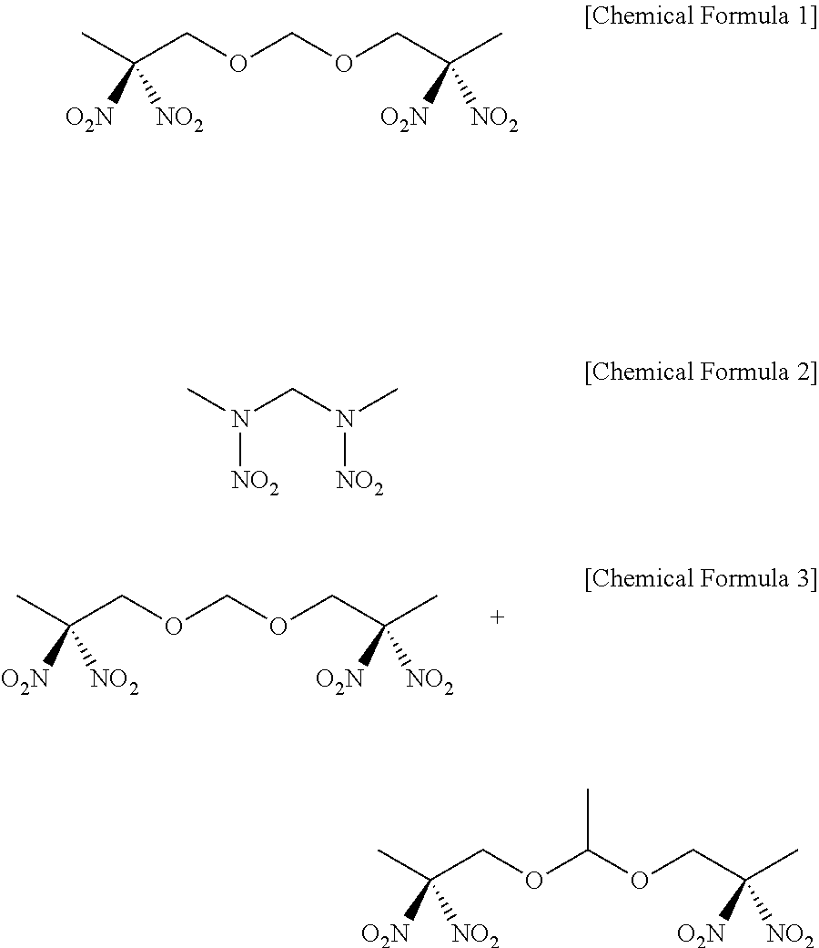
CC(COCOCC(C)([NO2])[O2N])([NO2])[O2N].CC(COCOCC(C)([NO2])[O2N])([NO2])[O2N].CN(CN(C)[NO2])[NO2].CC(COC(OCC(C)([NO2])[O2N])C)([NO2])[O2N]
